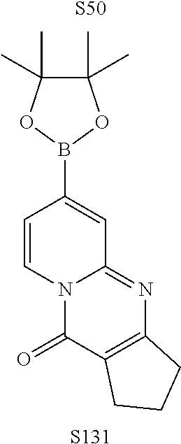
C1=CN2C(=NC3=C(C2=O)CCC3)C=C1B1OC(C)(C)C(C)(C)O1.[S50].[S131]
